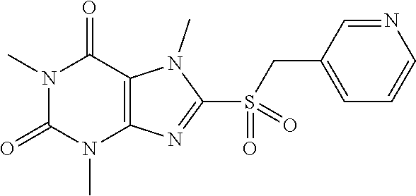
N1(C)C(=O)N(C)C2=C(C1=O)N(C)C(S(=O)(CC1=CC=CN=C1)=O)=N2
